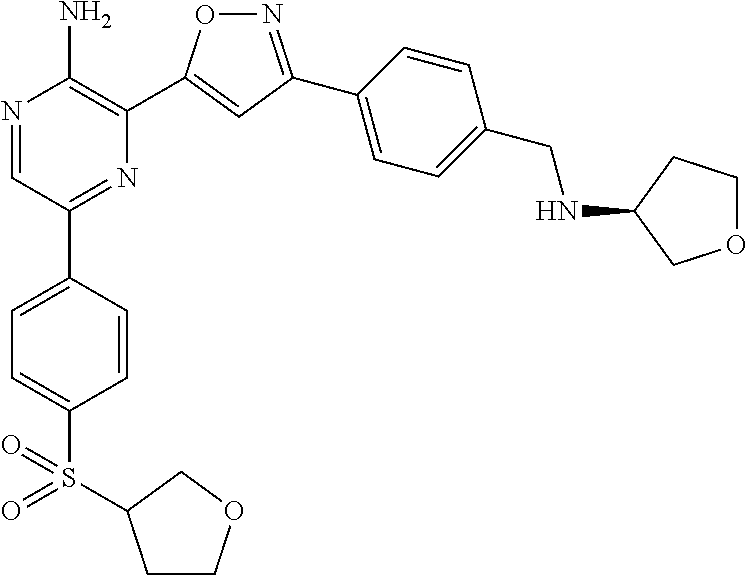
N1=C(C2=CC=C(CNC3COCC3)C=C2)C=C(C2=C(N)N=CC(C3=CC=C(S(=O)(=O)C4CCOC4)C=C3)=N2)O1
